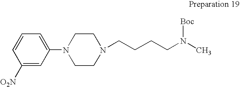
N1(CCCCN(C)[Boc])CCN(C2=CC=CC([O2N])=C2)CC1
